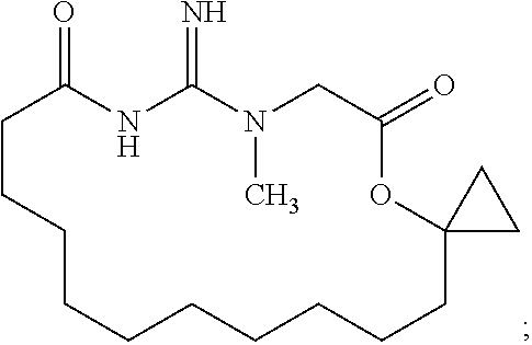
C1CCCCCCCCCC2(OC(=O)CN(C)C(=N)NC1=O)CC2
